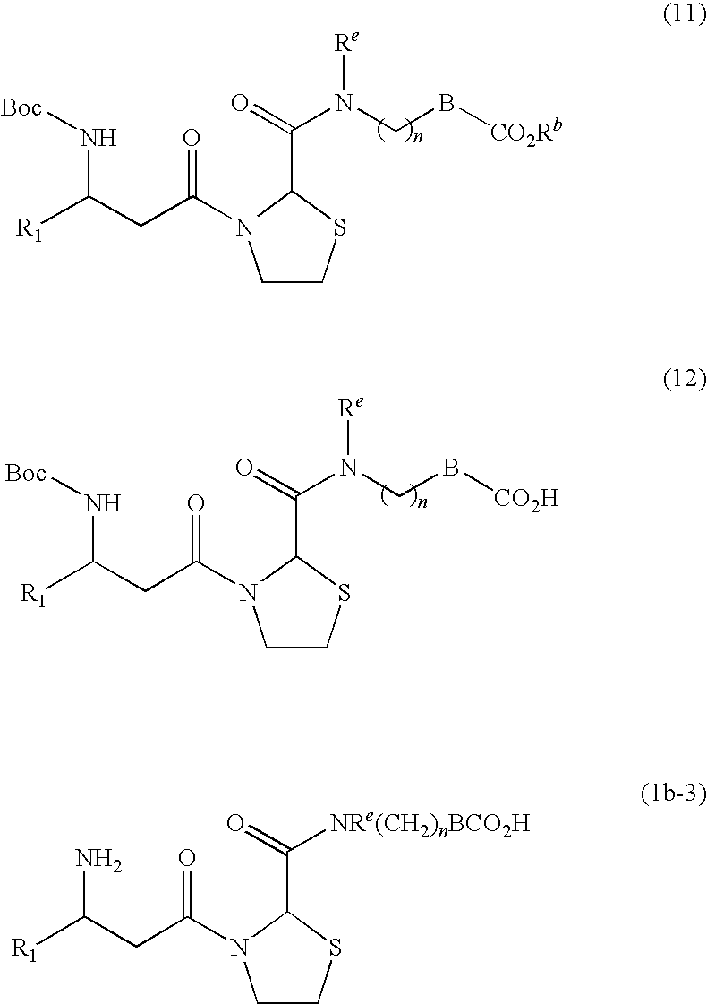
C1CSC(C(=O)N(CB[CO2Rb])[Re])N1C(CC([R1])N[Boc])=O.C1CSC(C(=O)N(CB[CO2H])[Re])N1C(CC([R1])N[Boc])=O.C1CSC(C(=O)[NRe(CH2)nBCO2H])N1C(CC([R1])N)=O
